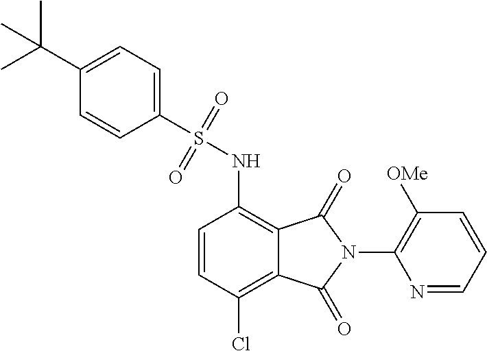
C1(S(NC2=C3C(=C(Cl)C=C2)C(=O)N(C2=C([OMe])C=CC=N2)C3=O)(=O)=O)=CC=C(C(C)(C)C)C=C1
